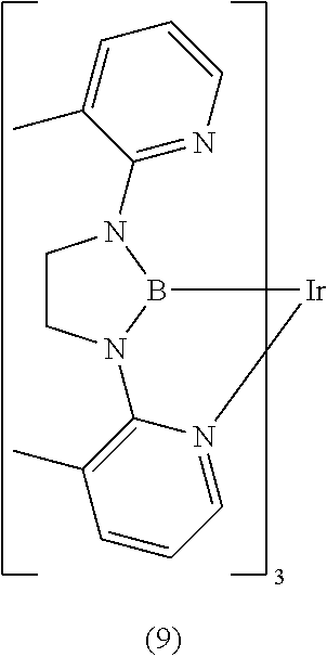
C1CN2B(N1C1=NC=CC=C1C)[Ir]N1=CC=CC(C)=C21
